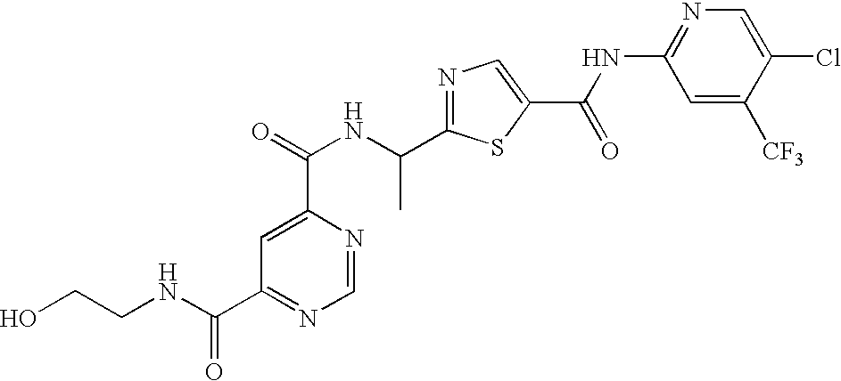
N1=C(C(NC(=O)C2=CC(C(NCCO)=O)=NC=N2)C)SC(C(NC2=NC=C(Cl)C([CF3])=C2)=O)=C1
